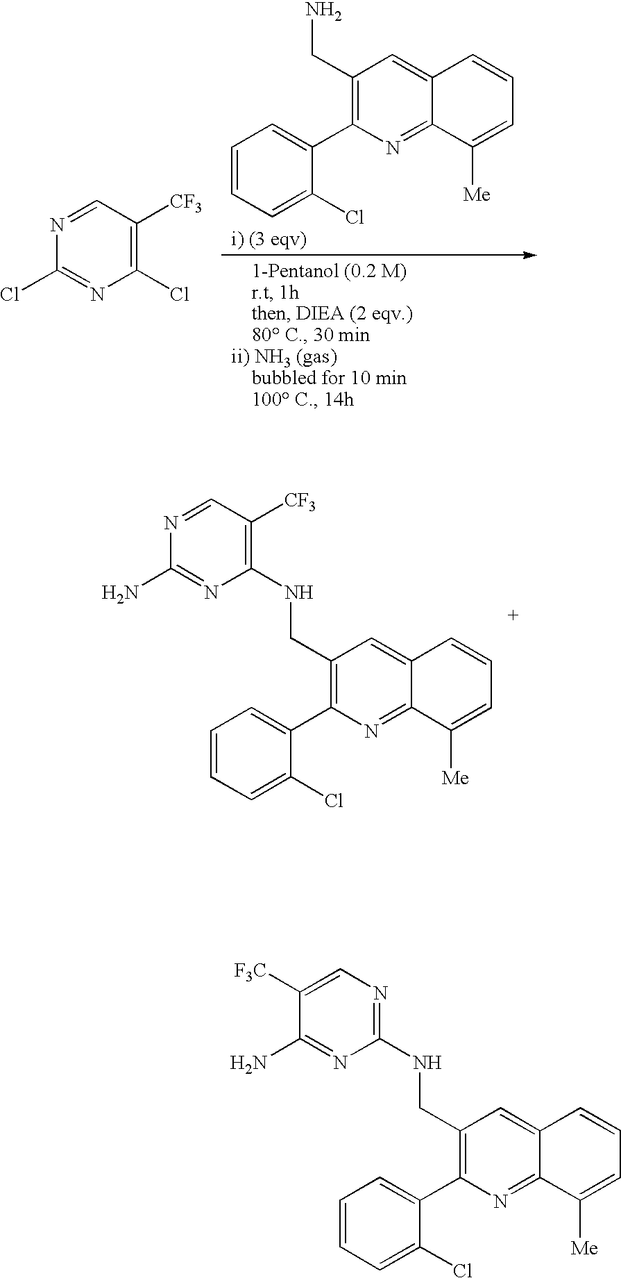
N1=CC([CF3])=C(Cl)N=C1Cl.C1=CC=C(Cl)C(C2=C(CN)C=C3C(=N2)C([Me])=CC=C3)=C1.N1=CC([CF3])=C(NCC2=C(C3=CC=CC=C3Cl)N=C3C(=C2)C=CC=C3[Me])N=C1N.C1([F3C])=CN=C(NCC2=C(C3=CC=CC=C3Cl)N=C3C(=C2)C=CC=C3[Me])N=C1N
